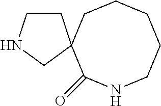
C1CCCCNC(=O)C12CCNC2
